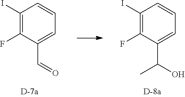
C1(I)=C(F)C(C=O)=CC=C1.C1(I)=C(F)C(C(O)C)=CC=C1
